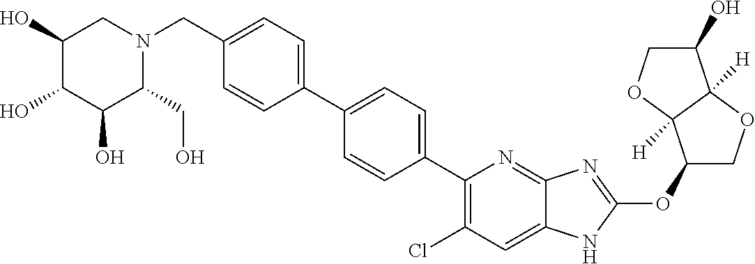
C(C1=CC=C(C2=CC=C(C3=C(Cl)C=C4C(=N3)N=C(OC3COC5([H])C3([H])OCC5O)N4)C=C2)C=C1)N1CC(O)C(O)C(O)C1CO
